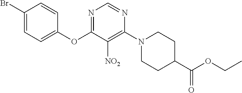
C1(OC2=NC=NC(N3CCC(C(OCC)=O)CC3)=C2[NO2])=CC=C(Br)C=C1
